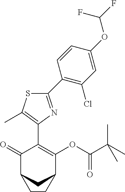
C1(C2=C(Cl)C=C(OC(F)F)C=C2)=NC(C2=C(OC(C(C)(C)C)=O)C3CC(C2=O)CC3)=C(C)S1
